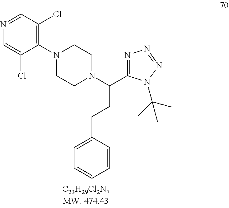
N1(C2=C(Cl)C=NC=C2Cl)CCN(C(C2=NN=NN2C(C)(C)C)CCC2=CC=CC=C2)CC1
